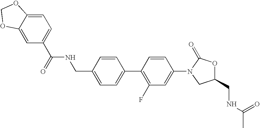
C1=C(CNC(=O)C2=CC=C3C(=C2)OCO3)C=CC(C2=C(F)C=C(N3CC(CNC(C)=O)OC3=O)C=C2)=C1
